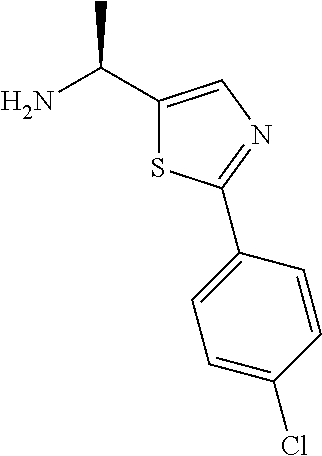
C1(C(N)C)=CN=C(C2=CC=C(Cl)C=C2)S1
